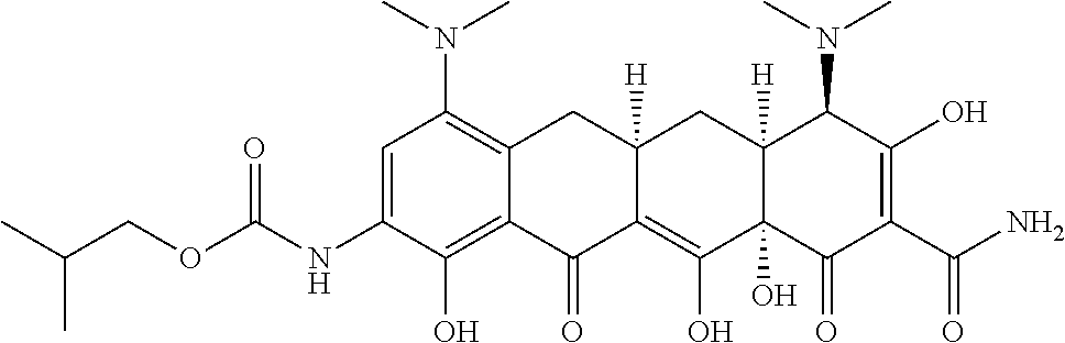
C1=C(NC(OCC(C)C)=O)C(O)=C2C(=C1N(C)C)CC1([H])C(=C(O)C3(O)C([H])(C1)C(N(C)C)C(O)=C(C(N)=O)C3=O)C2=O
